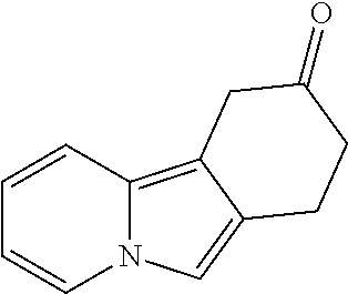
C1=CC2=C3C(=CN2C=C1)CCC(=O)C3
